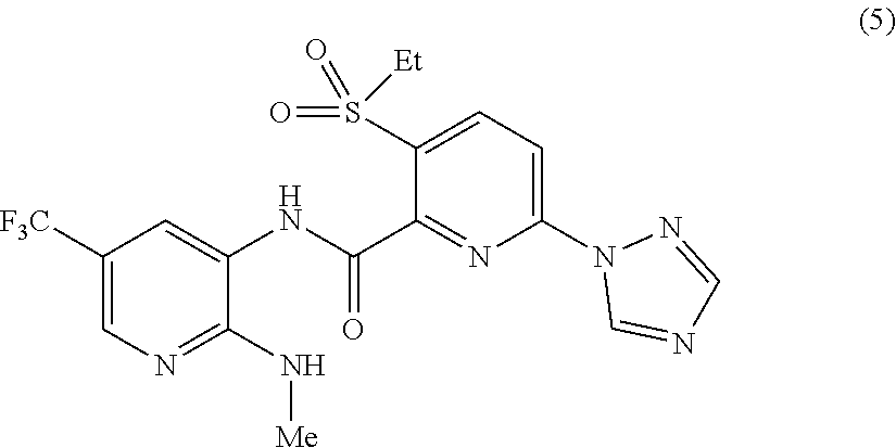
C1([F3C])=CN=C(N[Me])C(NC(C2=NC(N3C=NC=N3)=CC=C2S(=O)(=O)[Et])=O)=C1
